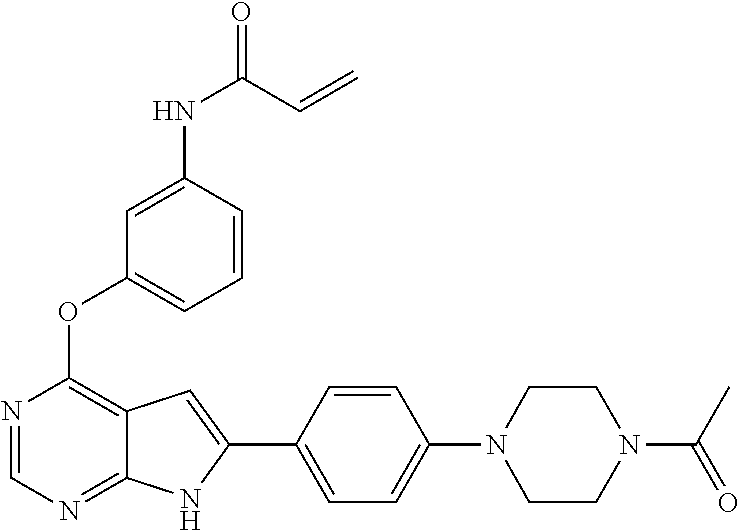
N1=CN=C2C(=C1OC1=CC=CC(NC(=O)C=C)=C1)C=C(C1=CC=C(N3CCN(C(C)=O)CC3)C=C1)N2
